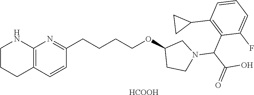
C12=C(C=CC(CCCCOC3CN(C(C(O)=O)C4=C(C5CC5)C=CC=C4F)CC3)=N1)CCCN2.[HCOOH]
